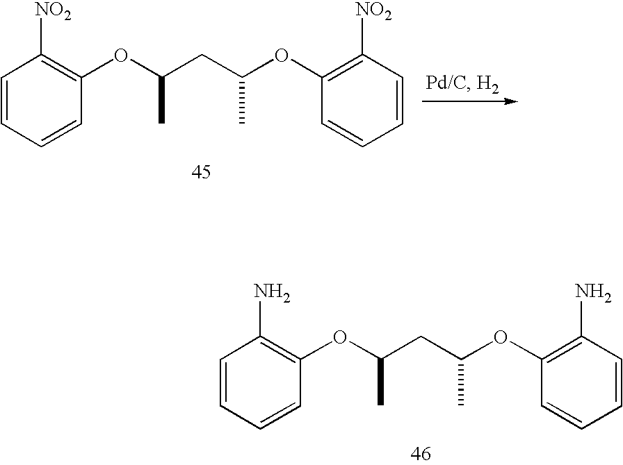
C1=CC=CC(OC(CC(OC2=C(N)C=CC=C2)C)C)=C1N.C1=CC=CC(OC(CC(OC2=C([NO2])C=CC=C2)C)C)=C1[NO2]
